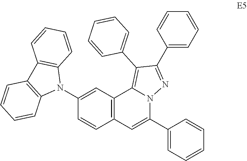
C1(C2=CC3=C(C4=C(C5=CC=CC=C5)C(C5=CC=CC=C5)=NN24)C=C(N2C4=C(C5=C2C=CC=C5)C=CC=C4)C=C3)=CC=CC=C1
